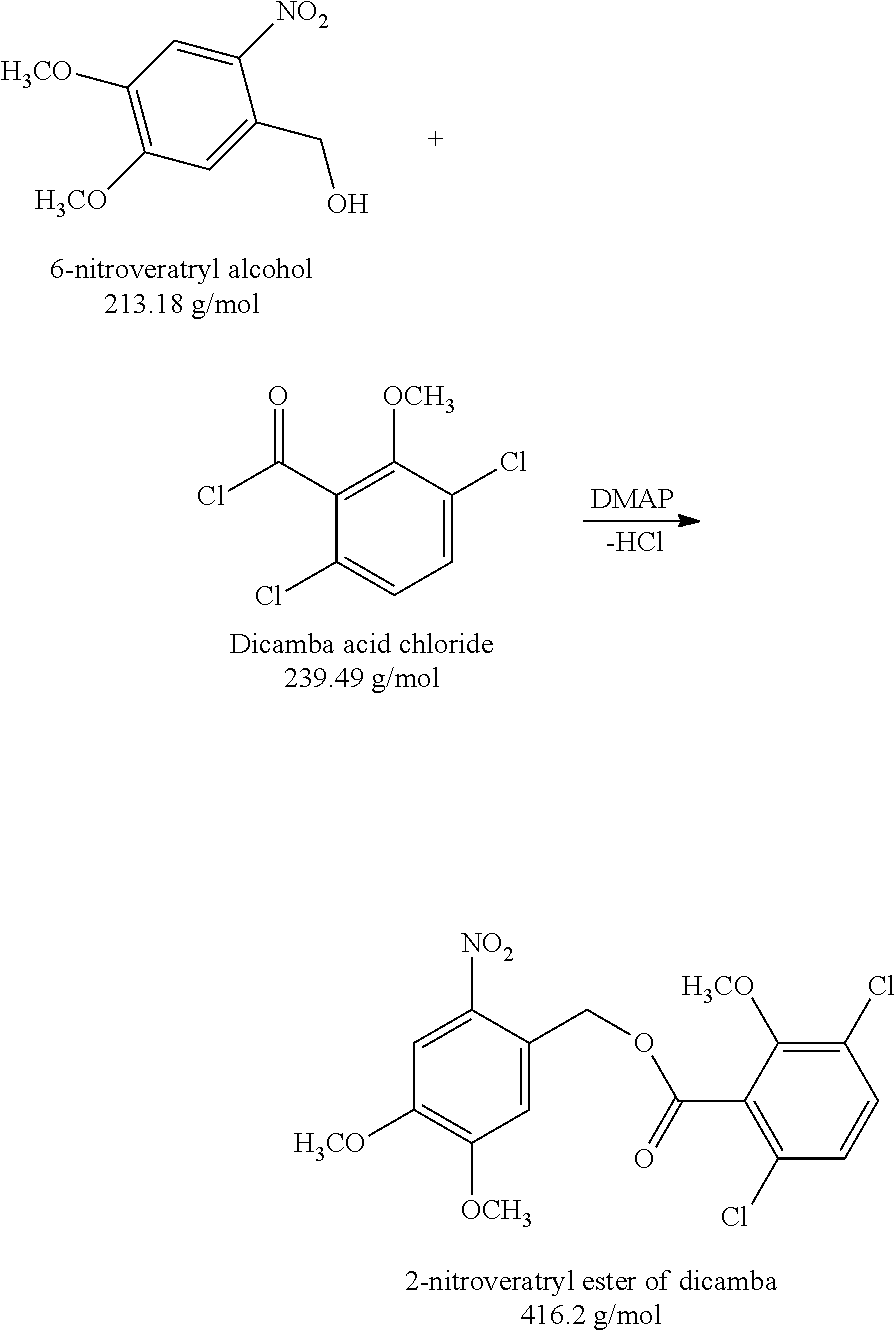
C1([NO2])=CC([H3CO])=C([H3CO])C=C1CO.C1=C(Cl)C([OCH3])=C(C(Cl)=O)C(Cl)=C1.[-HCl].C1(Cl)=C([H3CO])C(C(=O)OCC2=CC([OCH3])=C([H3CO])C=C2[NO2])=C(Cl)C=C1
